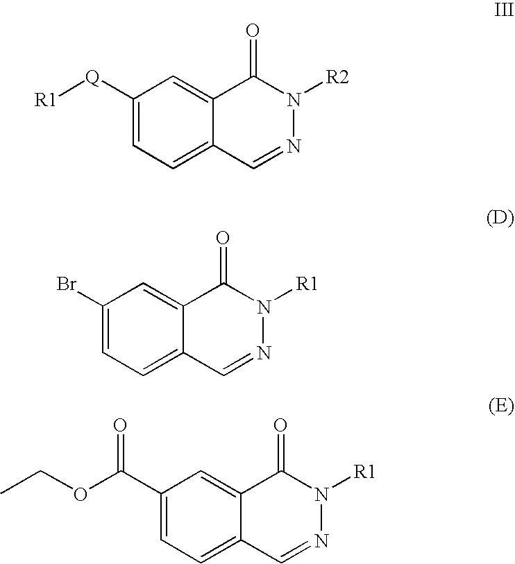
C1([Q][R1])=CC=C2C(=C1)C(=O)N([R2])N=C2.C1(Br)=CC=C2C(=C1)C(=O)N([R1])N=C2.C1(C(OCC)=O)=CC=C2C(=C1)C(=O)N([R1])N=C2
